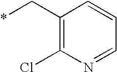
C1(C*)=C(Cl)N=CC=C1
